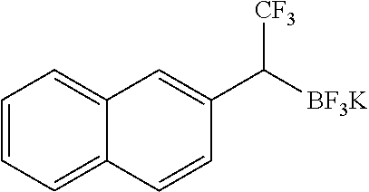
C([BF3K])([CF3])C1=CC2=CC=CC=C2C=C1
